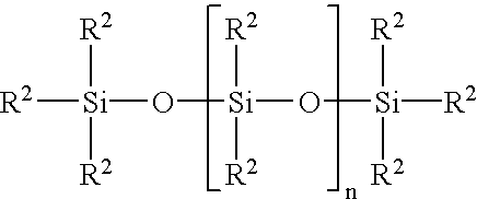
[R2][Si]([R2])([R2])O[Si]([R2])([R2])O[Si]([R2])([R2])[R2]
